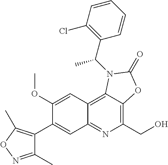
C1(C2=CC3=NC(CO)=C4C(=C3C=C2OC)N(C(C2=C(Cl)C=CC=C2)C)C(=O)O4)=C(C)ON=C1C
